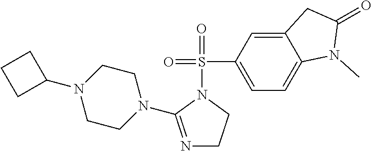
N1=C(N2CCN(C3CCC3)CC2)N(S(C2=CC=C3C(=C2)CC(=O)N3C)(=O)=O)CC1
